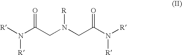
C(N(CC(N([R])[R])=O)[R])C(N([R])[R])=O
